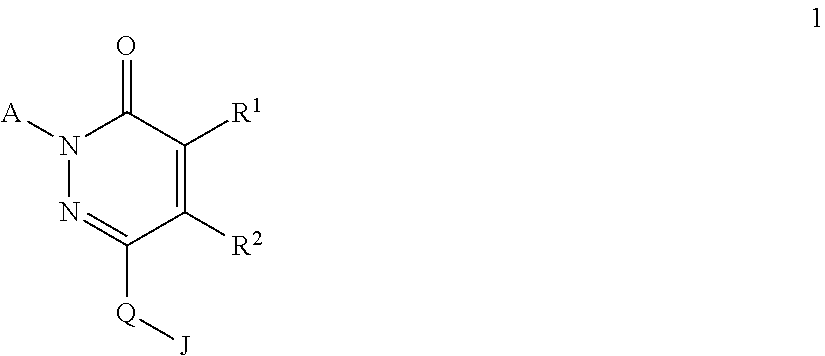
C1(=O)N([A])N=C([Q][J])C([R2])=C1[R1]
